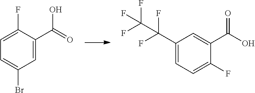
C1(C(O)=O)=CC(C(C(F)(F)F)(F)F)=CC=C1F.C1=C(C(=O)O)C(F)=CC=C1Br
